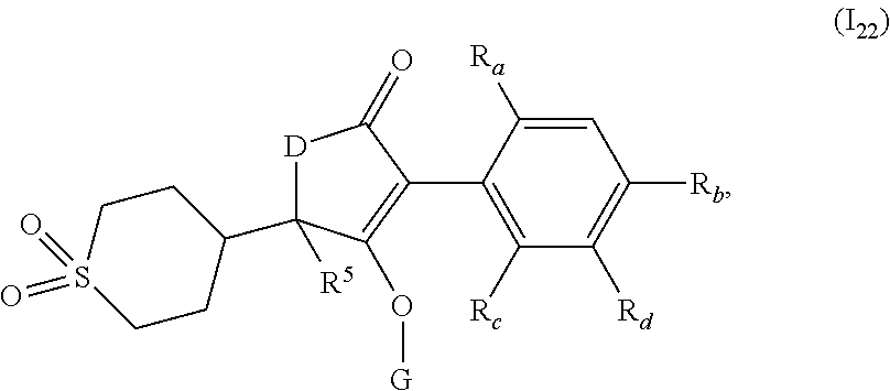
C1=C([Ra])C(C2=C(O[G])C([R5])(C3CCS(=O)(=O)CC3)[D]C2=O)=C([Rc])C([Rd])=C1[Rb]
